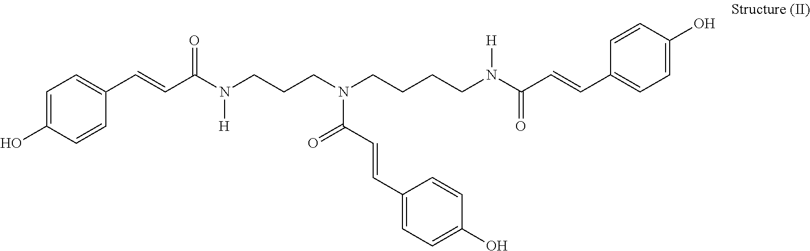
C1=C(O)C=CC(C=CC(N(CCCN(CCCCN(C(C=CC2=CC=C(O)C=C2)=O)[H])C(C=CC2=CC=C(O)C=C2)=O)[H])=O)=C1
